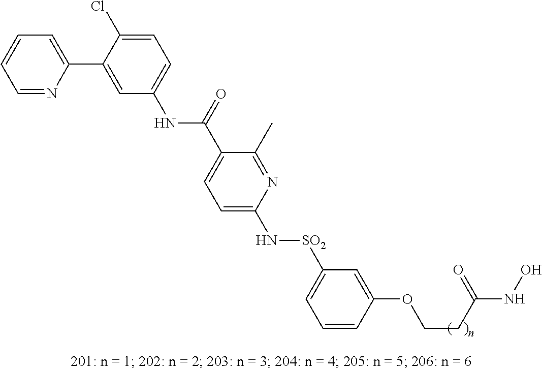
N(C1=CC=C(Cl)C(C2=CC=CC=N2)=C1)C(=O)C1=CC=C(N[SO2]C2=CC=CC(OCCC(=O)NO)=C2)N=C1C
